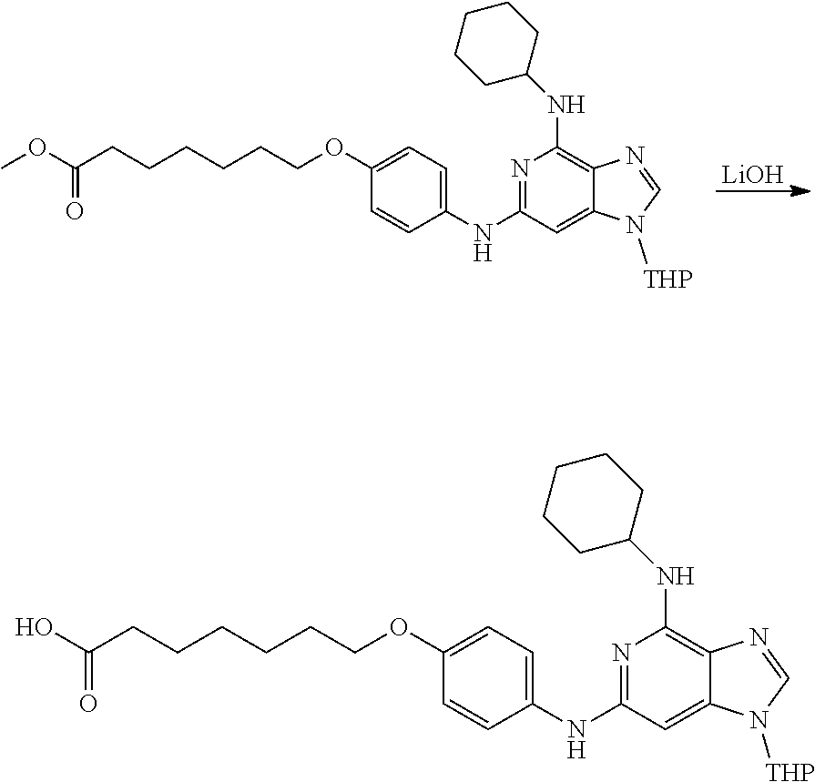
N1=C(NC2=CC=C(OCCCCCCC(O)=O)C=C2)C=C2C(=C1NC1CCCCC1)N=CN2[THP].N1=C(NC2=CC=C(OCCCCCCC(OC)=O)C=C2)C=C2C(=C1NC1CCCCC1)N=CN2[THP].[LiOH]
